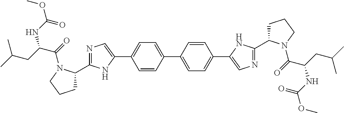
C1=CC(C2=CC=C(C3=CN=C(C4CCCN4C(C(CC(C)C)NC(OC)=O)=O)N3)C=C2)=CC=C1C1=CN=C(C2CCCN2C(C(CC(C)C)NC(OC)=O)=O)N1
